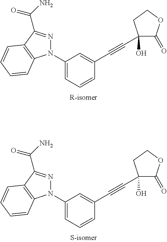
N1(C2=CC=CC(C#CC3(O)C(=O)OCC3)=C2)N=C(C(N)=O)C2=C1C=CC=C2.N1(C2=CC=CC(C#CC3(O)C(=O)OCC3)=C2)N=C(C(N)=O)C2=C1C=CC=C2
